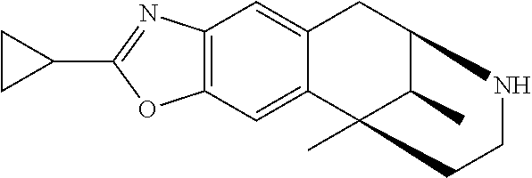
C12=C(C=C3C(=C1)CC1C(C)C3(C)CCN1)OC(C1CC1)=N2
